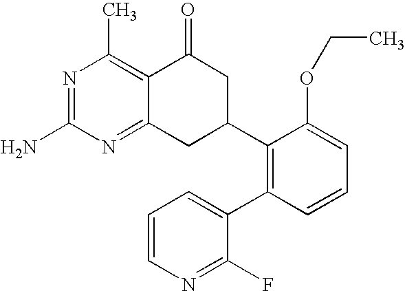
C12=NC(N)=NC(C)=C1C(=O)CC(C1=C(C3=CC=CN=C3F)C=CC=C1OCC)C2
